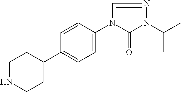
C1=CC(N2C(=O)N(C(C)C)N=C2)=CC=C1C1CCNCC1
